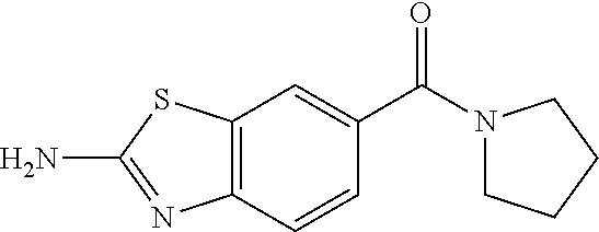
C12=C(C=CC(C(N3CCCC3)=O)=C1)N=C(N)S2
